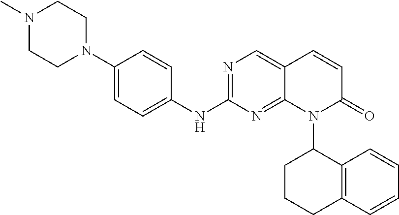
C1(N2CCN(C)CC2)=CC=C(NC2=NC=C3C(=N2)N(C2CCCC4=C2C=CC=C4)C(=O)C=C3)C=C1
